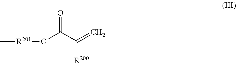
C[R201]OC(C(=C)[R200])=O
